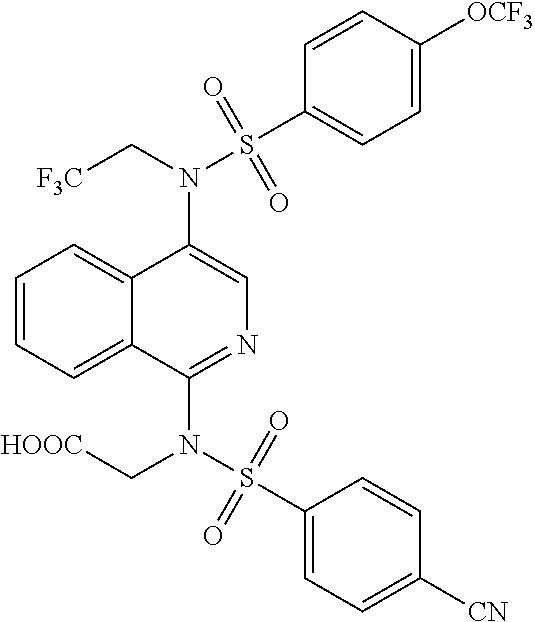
N(C1=CN=C(N(S(C2=CC=C([CN])C=C2)(=O)=O)C[HOOC])C2=CC=CC=C12)(C[F3C])S(C1=CC=C([OCF3])C=C1)(=O)=O
